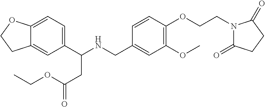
C1(C(NCC2=CC(OC)=C(OCCN3C(=O)CCC3=O)C=C2)CC(=O)OCC)=CC=C2C(=C1)CCO2
